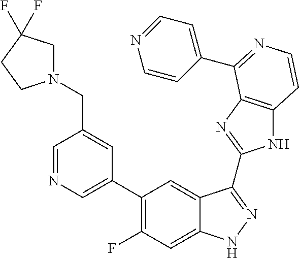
C1=C(C2=C(F)C=C3C(=C2)C(C2=NC4=C(N2)C=CN=C4C2=CC=NC=C2)=NN3)C=C(CN2CC(F)(F)CC2)C=N1
